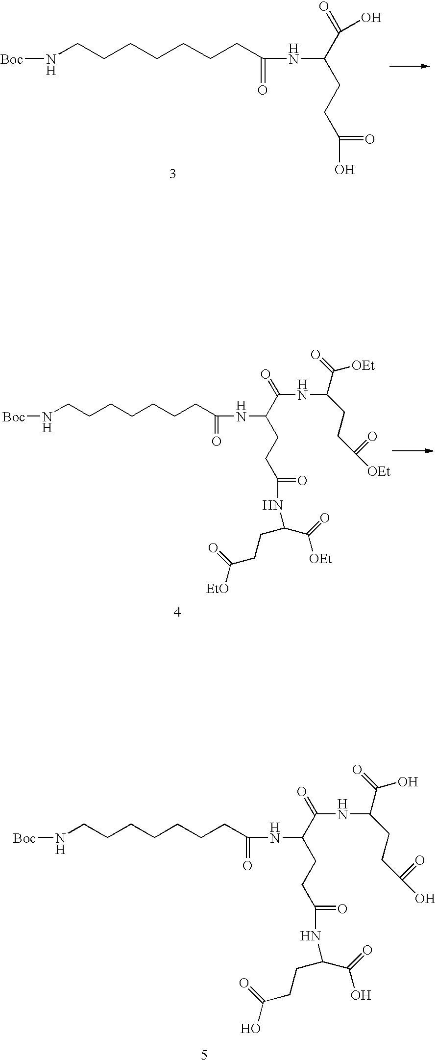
[Boc]NCCCCCCCC(=O)NC(C(=O)NC(C(=O)O)CCC(O)=O)CCC(=O)NC(C(O)=O)CCC(O)=O.[Boc]NCCCCCCCC(=O)NC(C(=O)NC(C(=O)[OEt])CCC([OEt])=O)CCC(=O)NC(C([OEt])=O)CCC([EtO])=O.[Boc]NCCCCCCCC(=O)NC(CCC(=O)O)C(=O)O
